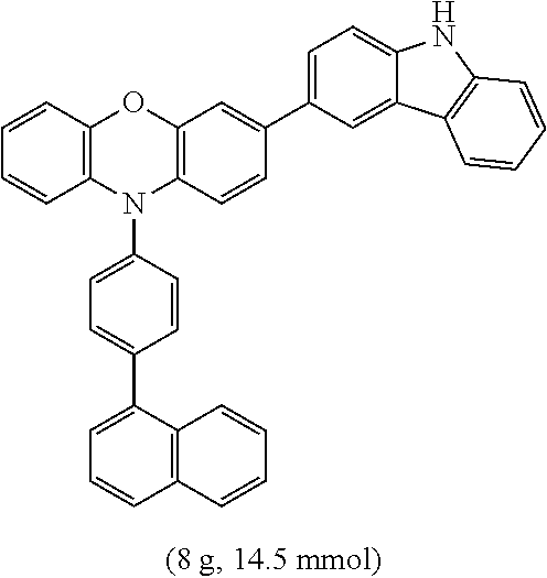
C12=C(C(C3=CC=C(N4C5=C(OC6=C4C=CC=C6)C=C(C4=CC=C6C(=C4)C4=C(N6)C=CC=C4)C=C5)C=C3)=CC=C1)C=CC=C2
